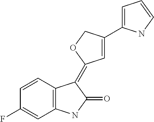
C1=CC2=C(C=C1F)NC(=O)C2=C1C=C(C2=CC=CN2)CO1
